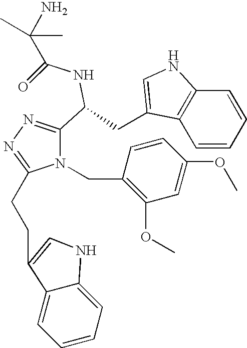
N1(CC2=C(OC)C=C(OC)C=C2)C(C(CC2=CNC3=C2C=CC=C3)NC(C(C)(C)N)=O)=NN=C1CCC1=CNC2=CC=CC=C21
